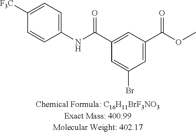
C(C1=CC(C(OC)=O)=CC(Br)=C1)(NC1=CC=C([F3C])C=C1)=O
